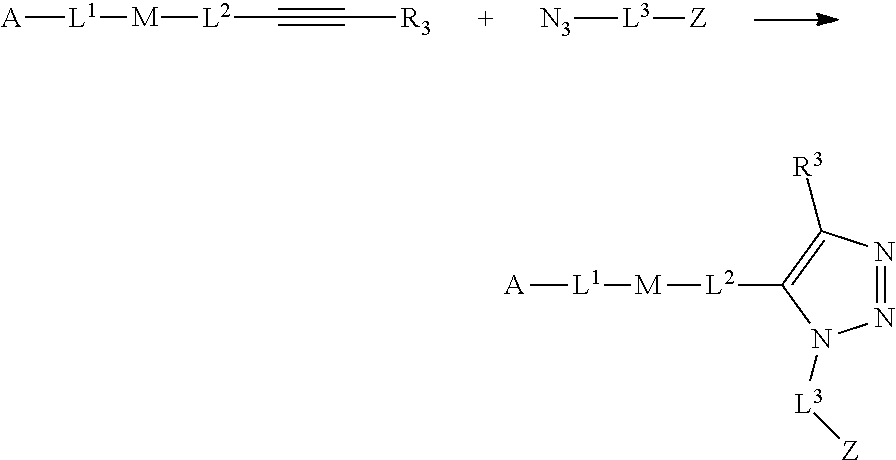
[L2]([M][L1][A])C#C[R3].[N3][L3][Z].[L2]([M][L1][A])C1=C([R3])N=NN1[L3][Z]
